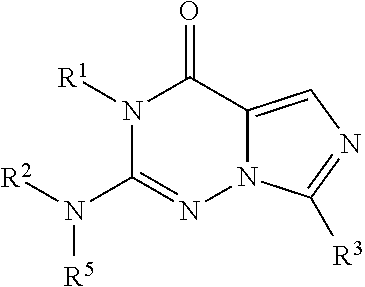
N1([R1])C(N([R2])[R5])=NN2C(=CN=C2[R3])C1=O
